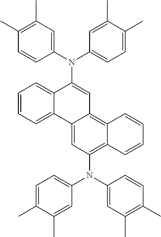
C1(N(C2=CC=C(C)C(C)=C2)C2=CC3=C4C(=C(N(C5=CC=C(C)C(C)=C5)C5=CC(C)=C(C)C=C5)C=C3C3=CC=CC=C23)C=CC=C4)=CC(C)=C(C)C=C1
